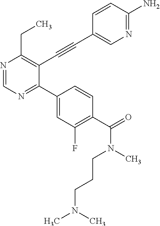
N1=CN=C(C2=CC(F)=C(C(=O)N(C)CCCN(C)C)C=C2)C(C#CC2=CN=C(N)C=C2)=C1CC
